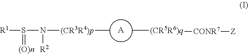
[A].C[(CR5R6)q][CONR7][Z].[(CR3R4)p](C)N([R2])S(=[(O)n])[R1]
